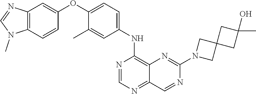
C12=C(C=CC(OC3=CC=C(NC4=C5C(=NC=N4)C=NC(N4CC6(C4)CC(C)(O)C6)=N5)C=C3C)=C1)N(C)C=N2
